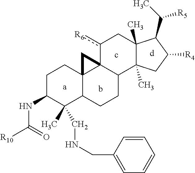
C1C(NC(=O)[R10])C(C)(CNCC2=CC=CC=C2)C2C3(C1)C1(C(CC2)C2(C)C(C)(Cc1[R6])C(C(C)[R5])C([R4])C2)C3
